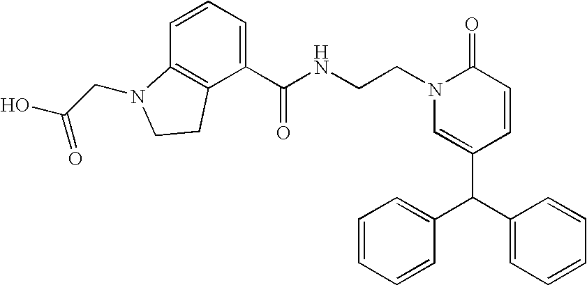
N(CCN1C=C(C(C2=CC=CC=C2)C2=CC=CC=C2)C=CC1=O)C(C1=CC=CC2=C1CCN2CC(O)=O)=O
